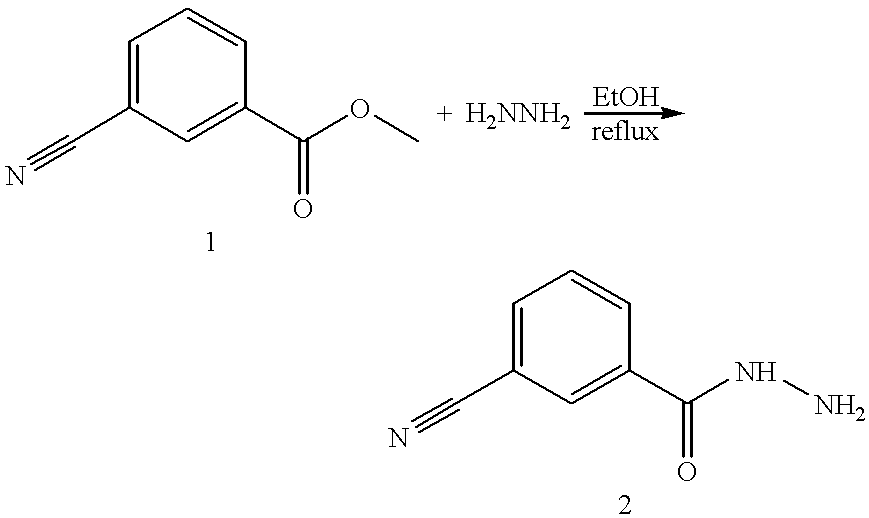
N#CC1=CC=CC(C(OC)=O)=C1.[H2NNH2].N#CC1=CC=CC(C(NN)=O)=C1
